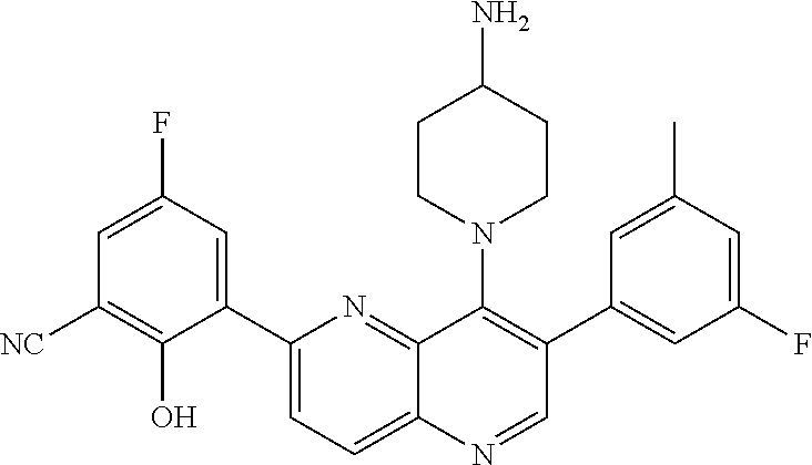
C1(C2=CC(F)=CC([NC])=C2O)=CC=C2C(=N1)C(N1CCC(N)CC1)=C(C1=CC(F)=CC(C)=C1)C=N2
